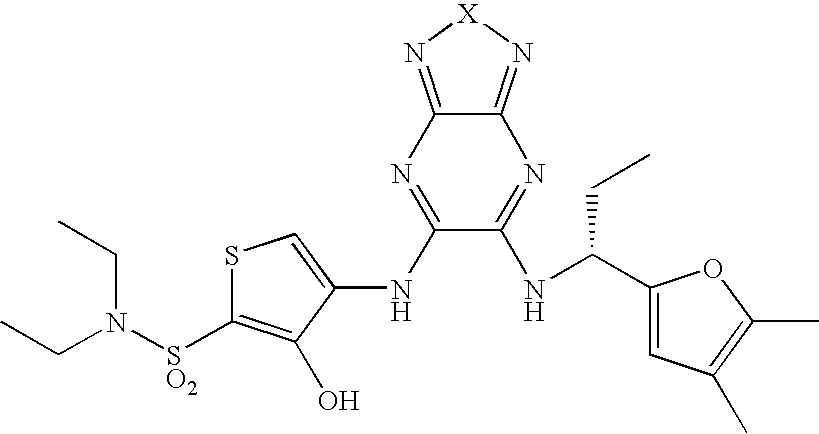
S1C([SO2]N(CC)CC)=C(O)C(NC2=NC3=N[X]N=C3N=C2NC(C2=CC(C)=C(C)O2)CC)=C1
